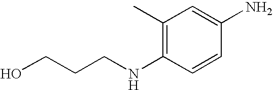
OCCCNC1=C(C)C=C(N)C=C1
